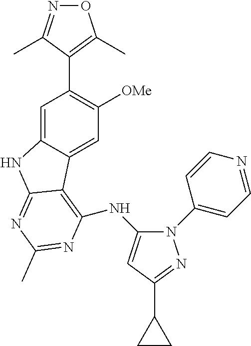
C1=C2C(=CC([OMe])=C1C1=C(C)ON=C1C)C1=C(NC3=CC(C4CC4)=NN3C3=CC=NC=C3)N=C(C)N=C1N2
